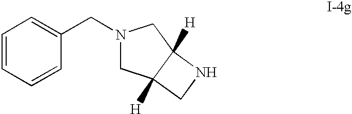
C1=CC=CC(CN2CC3([H])C([H])(C2)NC3)=C1
